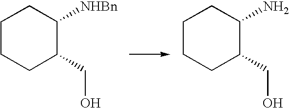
C1CCC(CO)C([NHBn])C1.C1CCC(CO)C(N)C1
